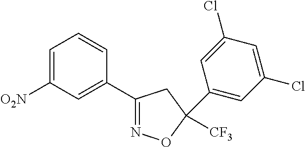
[O2N]C1=CC=CC(C2=NOC([CF3])(C3=CC(Cl)=CC(Cl)=C3)C2)=C1
